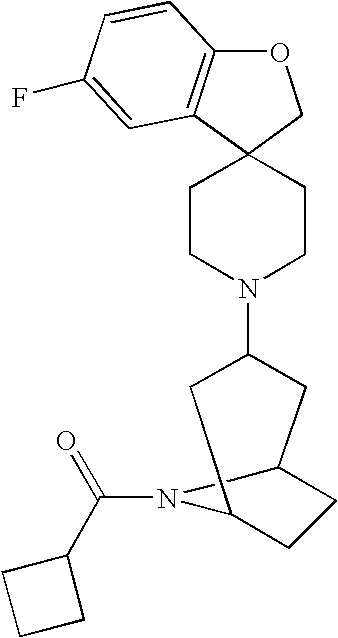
O1C2=C(C3(C1)CCN(C1CC4CCC(C1)N4C(=O)C1CCC1)CC3)C=C(F)C=C2
